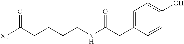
[X3]C(CCCCNC(CC1=CC=C(O)C=C1)=O)=O
